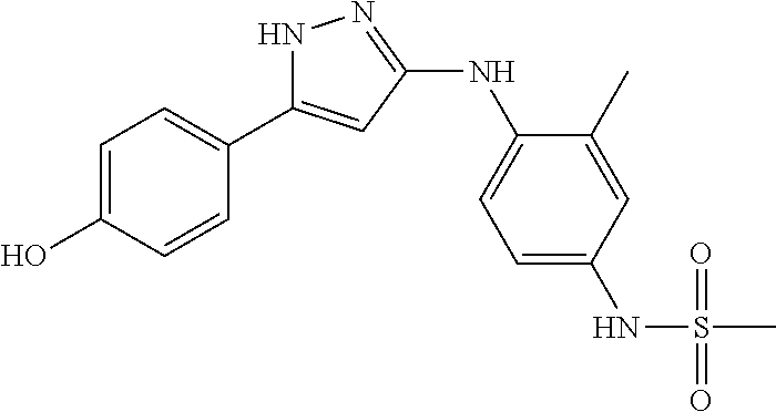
C1=C(O)C=CC(C2=CC(NC3=CC=C(NS(C)(=O)=O)C=C3C)=NN2)=C1
